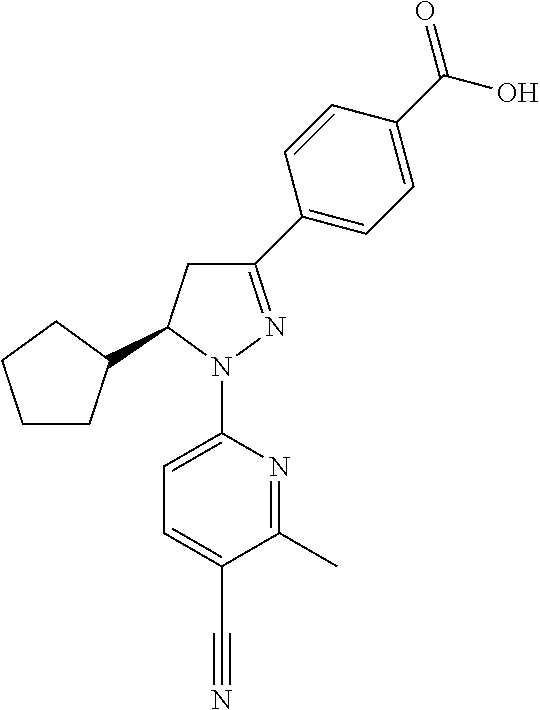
C1CC(C2CC(C3=CC=C(C(=O)O)C=C3)=NN2C2=CC=C(C#N)C(C)=N2)CC1
